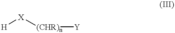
[X]([(CHR)n][Y])[H]
